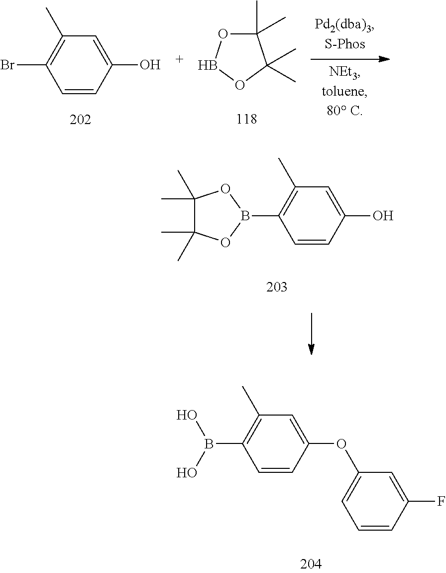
C1=CC(O)=CC(C)=C1Br.C1(C)(C)OBOC1(C)C.C1=CC(O)=CC(C)=C1B1OC(C)(C)C(C)(C)O1.C1=CC(OC2=CC=CC(F)=C2)=CC(C)=C1B(O)O
